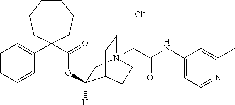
C1(NC(C[N+]23CCC(C(OC(C4(C5=CC=CC=C5)CCCCCC4)=O)([H])C2)CC3)=O)=CC=NC(C)=C1.[Cl-]
